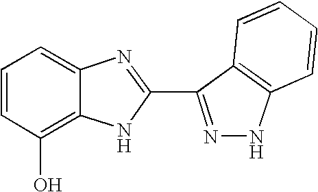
C1=CC=C2C(=C1O)NC(C1=NNC3=C1C=CC=C3)=N2
